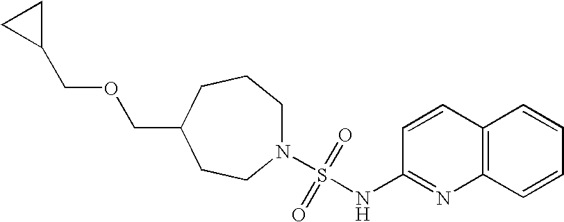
C(OCC1CC1)C1CCN(S(=O)(=O)NC2=NC3=C(C=C2)C=CC=C3)CCC1
